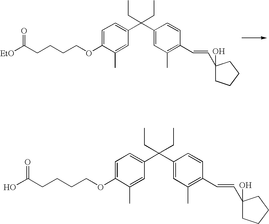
C1=C(OCCCCC(O)=O)C(C)=CC(C(C2=CC(C)=C(C=CC3(O)CCCC3)C=C2)(CC)CC)=C1.C1=C(OCCCCC([EtO])=O)C(C)=CC(C(C2=CC(C)=C(C=CC3(O)CCCC3)C=C2)(CC)CC)=C1
